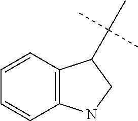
C1=CC=CC2=C1C(C(C)(C)C)CN2
